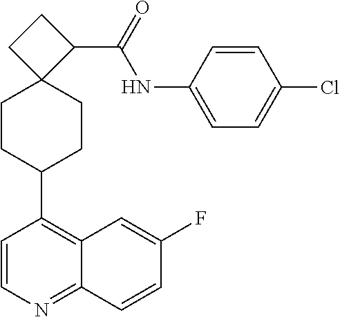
C12=NC=CC(C3CCC4(CC3)C(C(NC3=CC=C(Cl)C=C3)=O)CC4)=C1C=C(F)C=C2
